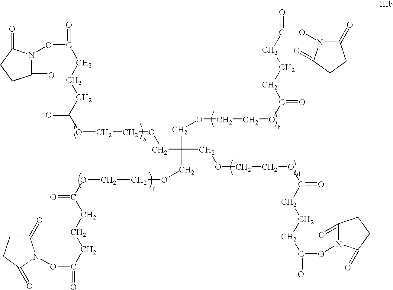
C1(=O)N(OC(=O)CCCC(OCCOCC(COCCOC(=O)CCCC(ON2C(=O)CCC2=O)=O)(COCCOC(CCCC(ON2C(=O)CCC2=O)=O)=O)COCCOC(=O)CCCC(ON2C(=O)CCC2=O)=O)=O)C(=O)CC1
